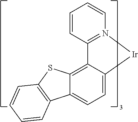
C12=C3C(=CC=C1C1=C(S2)C=CC=C1)[Ir]N1=C3C=CC=C1
